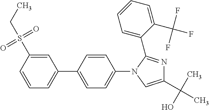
C1=CC(S(=O)(=O)CC)=CC(C2=CC=C(N3C=C(C(C)(O)C)N=C3C3=CC=CC=C3C(F)(F)F)C=C2)=C1
